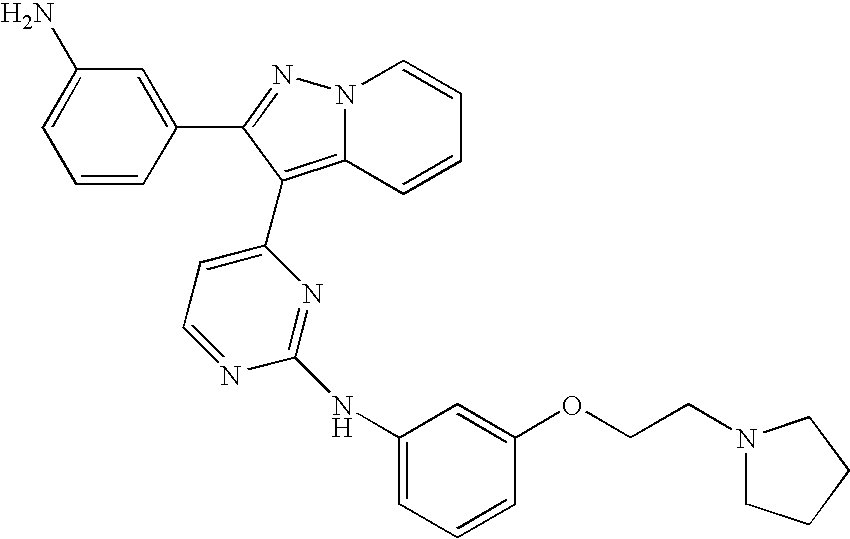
C1=C(N)C=C(C2=NN3C(=C2C2=CC=NC(NC4=CC=CC(OCCN5CCCC5)=C4)=N2)C=CC=C3)C=C1
